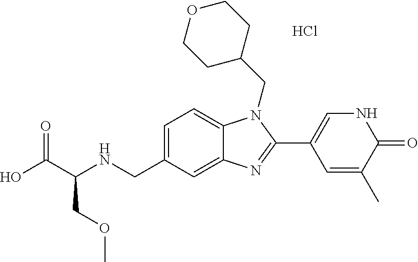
OC(C(NCC1=CC=C2C(=C1)N=C(C1=CNC(=O)C(C)=C1)N2CC1CCOCC1)COC)=O.Cl
